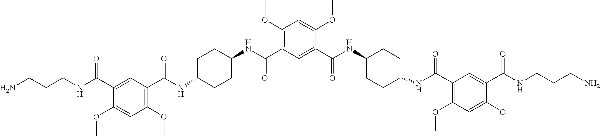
C1(C(NC2CCC(NC(C3=C(OC)C=C(OC)C(C(NCCCN)=O)=C3)=O)CC2)=O)=CC(C(NC2CCC(NC(C3=C(OC)C=C(OC)C(C(NCCCN)=O)=C3)=O)CC2)=O)=C(OC)C=C1OC
